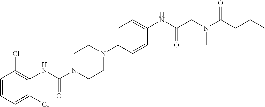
C1=CC=C(Cl)C(NC(N2CCN(C3=CC=C(NC(=O)CN(C)C(=O)CCC)C=C3)CC2)=O)=C1Cl
